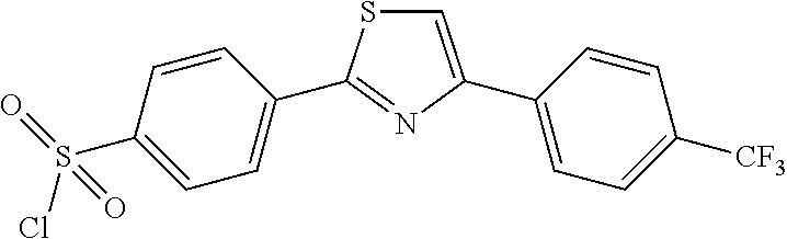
C1=C(C2=CC=C([CF3])C=C2)N=C(C2=CC=C(S(=O)(=O)Cl)C=C2)S1
